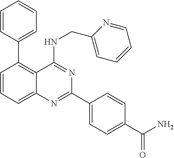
C1=CC(C2=C3C(=CC=C2)N=C(C2=CC=C(C(N)=O)C=C2)N=C3NCC2=CC=CC=N2)=CC=C1
